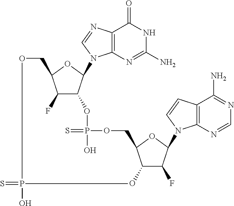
S=PO.C12=C(N=C(N)NC1=O)N(C1C(OP(=S)(O)OCC3C(O)C(F)C(N4C5=C(C(N)=NC=N5)C=C4)O3)C(F)C(CO)O1)C=N2
